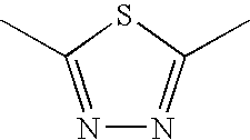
N1=C(C)SC(C)=N1
